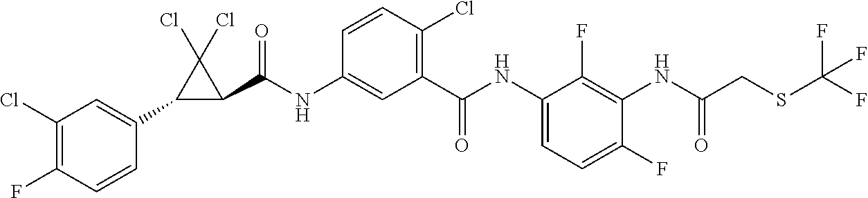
C1(Cl)=C(F)C=CC(C2C(C(NC3=CC(C(NC4=CC=C(F)C(NC(CSC(F)(F)F)=O)=C4F)=O)=C(Cl)C=C3)=O)C2(Cl)Cl)=C1
